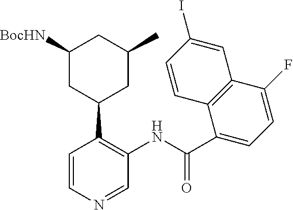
C1=CN=CC(NC(=O)C2=CC=C(F)C3=C2C=CC(I)=C3)=C1C1CC(C)CC([BocHN])C1
